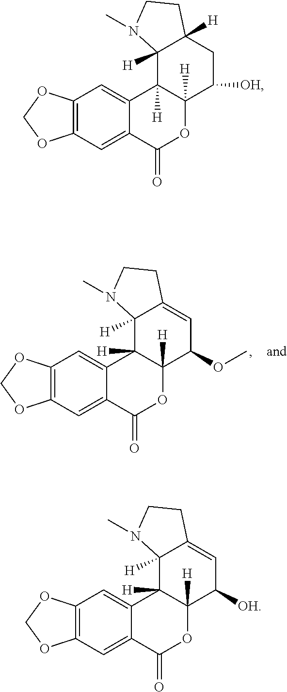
C12=C(C=C3C(=C1)C1([H])C([H])(OC3=O)C(OC)C=C3C1([H])N(C)CC3)OCO2.C12=C(C=C3C(=C1)C1([H])C([H])(OC3=O)C([OH])CC3([H])C1([H])N(C)CC3)OCO2.C12=C(C=C3C(=C1)C1([H])C([H])(OC3=O)C([OH])C=C3C1([H])N(C)CC3)OCO2
